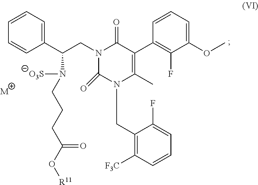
C1=CC=C(C(N(CCCC(O[R11])=O)[O3S])CN2C(=O)N(CC3=C([F3C])C=CC=C3F)C(C)=C(C3=C(F)C(OC)=CC=C3)C2=O)C=C1.[M]
